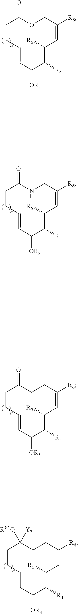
C1C([R6])=CC([R5])C([R4])C([OR3])C=CCCC(=O)O1.C1C([R6])=CC([R5])C([R4])C([OR3])C=CCCC(=O)N1.C1C([R6])=CC([R5])C([R4])C([OR3])C=CCCC(=O)C1.C1C([R6])=CC([R5])C([R4])C([OR3])C=CCCC([RY1O])([Y2])C1
